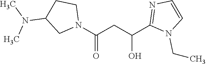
N1(C(CC(C2=NC=CN2CC)O)=O)CCC(N(C)C)C1
